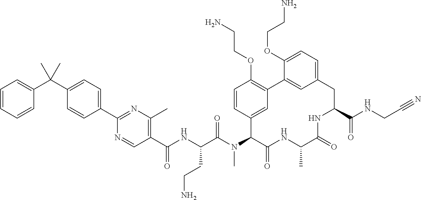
C1(C(NC(C(N(C2C(=O)NC(C)C(=O)NC(C(=O)NCC#N)CC3=CC=C(OCCN)C(=C3)C3=C(OCCN)C=CC2=C3)C)=O)CCN)=O)=C(C)N=C(C2=CC=C(C(C3=CC=CC=C3)(C)C)C=C2)N=C1
